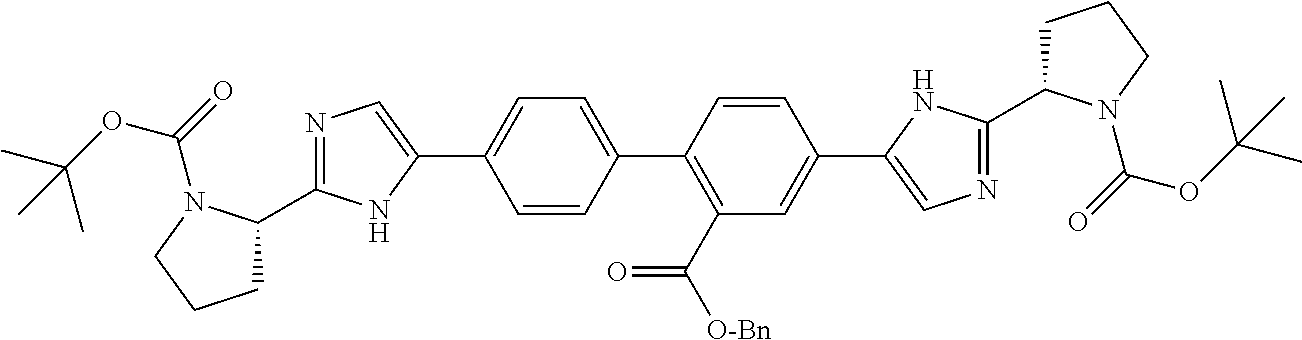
C1=CC(C2=C(C([O-Bn])=O)C=C(C3=CN=C(C4CCCN4C(=O)OC(C)(C)C)N3)C=C2)=CC=C1C1=CN=C(C2CCCN2C(=O)OC(C)(C)C)N1
